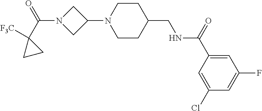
C1(Cl)=CC(C(=O)NCC2CCN(C3CN(C(C4([F3C])CC4)=O)C3)CC2)=CC(F)=C1
